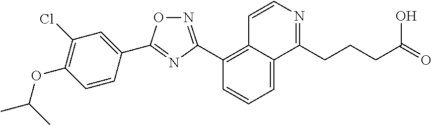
C1=C2C(=C(C3=NOC(C4=CC(Cl)=C(OC(C)C)C=C4)=N3)C=C1)C=CN=C2CCCC(=O)O
